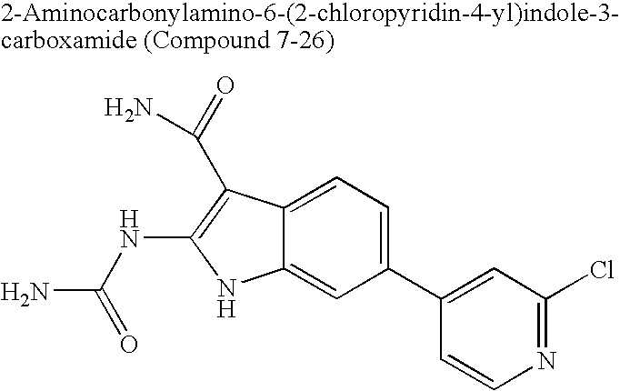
C1(C2=CC(Cl)=NC=C2)=CC=C2C(=C1)NC(NC(N)=O)=C2C(=O)N
